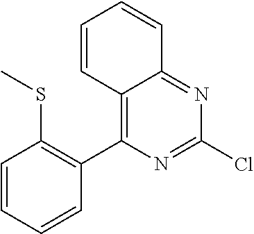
C1=CC=CC(C2=C3C(=NC(Cl)=N2)C=CC=C3)=C1SC
